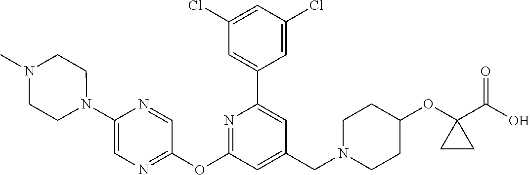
C1(Cl)=CC(Cl)=CC(C2=CC(CN3CCC(OC4(C(O)=O)CC4)CC3)=CC(OC3=NC=C(N4CCN(C)CC4)N=C3)=N2)=C1
